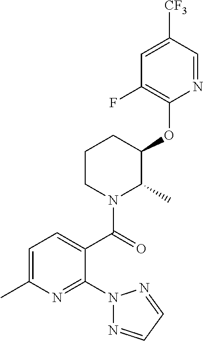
C1(C(N2C(C)C(OC3=C(F)C=C([CF3])C=N3)CCC2)=O)=CC=C(C)N=C1N1N=CC=N1
